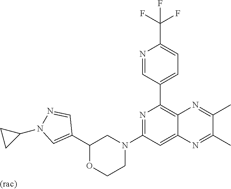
C1(C2=CN(C3CC3)N=C2)OCCN(C2=NC(C3=CC=C(C(F)(F)F)N=C3)=C3C(=C2)N=C(C)C(C)=N3)C1
